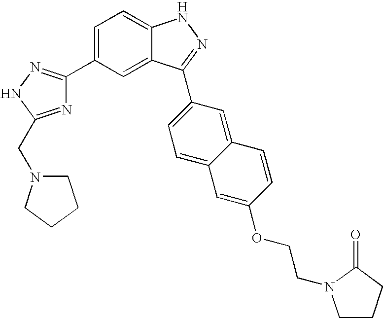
C1(C2=CC=C3C(=C2)C(C2=CC=C4C(=C2)C=CC(OCCN2CCCC2=O)=C4)=NN3)=NNC(CN2CCCC2)=N1
